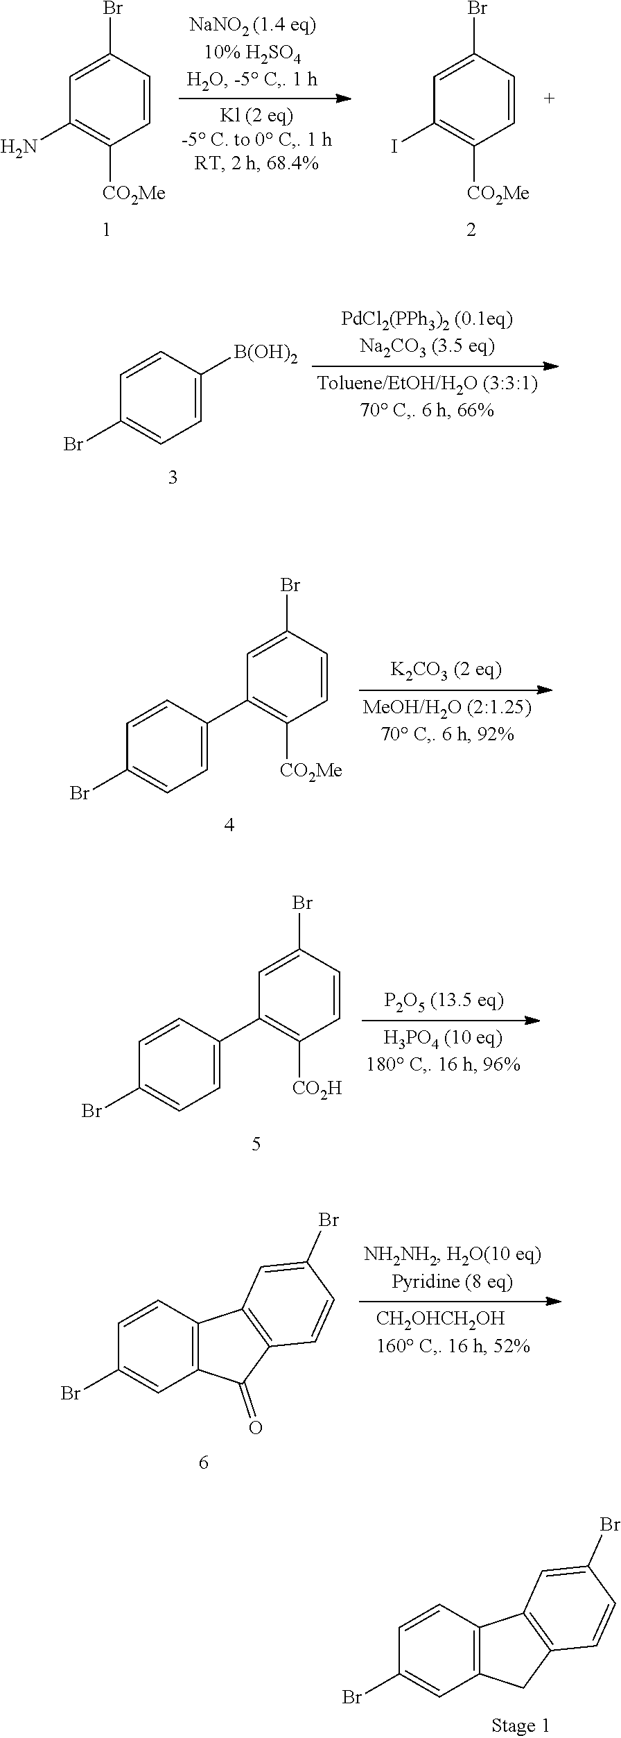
C1=CC2=C(C=C1Br)CC1=C2C=C(Br)C=C1.C1=C(Br)C=CC([CO2Me])=C1N.C1=C(Br)C=CC([CO2Me])=C1I.C1=CC([B(OH)2])=CC=C1Br.C1=CC(C2=C([CO2Me])C=CC(Br)=C2)=CC=C1Br.C1=C(Br)C=CC([CO2H])=C1C1=CC=C(Br)C=C1.C1=CC2=C(C=C1Br)C(=O)C1=C2C=C(Br)C=C1
